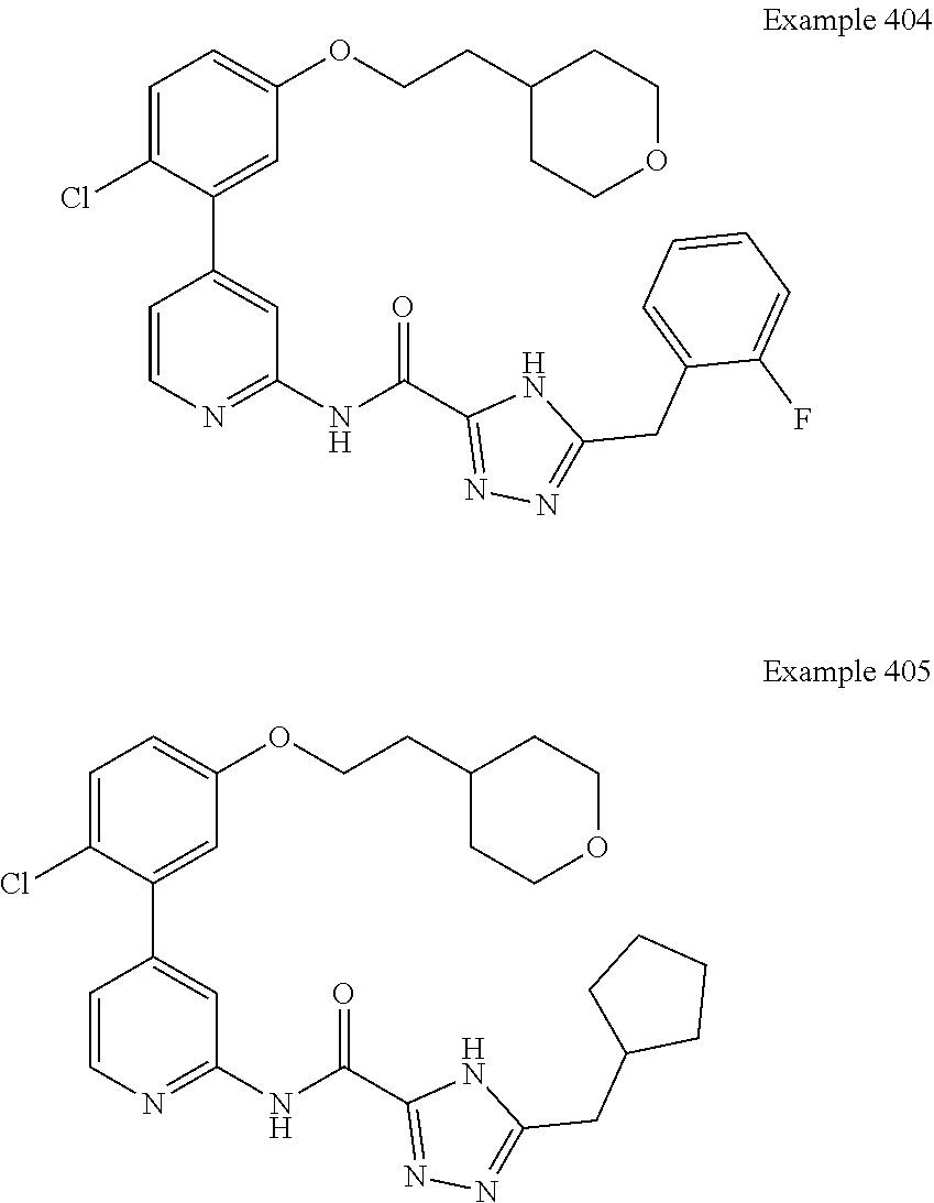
C1=C(OCCC2CCOCC2)C=C(C2=CC(NC(C3=NN=C(CC4=CC=CC=C4F)N3)=O)=NC=C2)C(Cl)=C1.C1=C(C2=CC(NC(C3=NN=C(CC4CCCC4)N3)=O)=NC=C2)C(Cl)=CC=C1OCCC1CCOCC1
